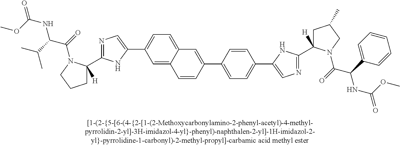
C1=C2C(=CC(C3=CN=C(C4([H])CCCN4C(C(NC(OC)=O)C(C)C)=O)N3)=C1)C=CC(C1=CC=C(C3=CN=C(C4([H])CC(C)CN4C(=O)C(C4=CC=CC=C4)NC(=O)OC)N3)C=C1)=C2
